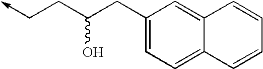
C1(CC(CC->C)O)=CC=C2C(=C1)C=CC=C2
